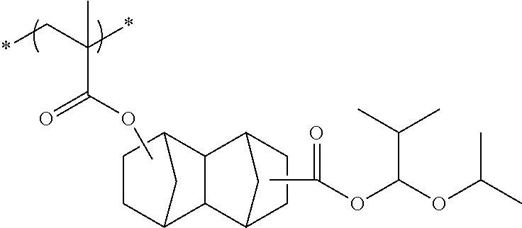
C1C2C3C(C4CC3CC4)C(C2)C1.C(C(*)(C*)C)(=O)OC.CC(=O)OC(OC(C)C)C(C)C
